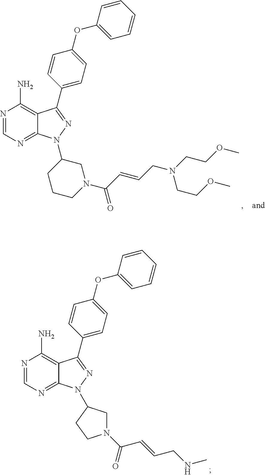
N1=CN=C2C(=C1N)C(C1=CC=C(OC3=CC=CC=C3)C=C1)=NN2C1CCCN(C(C=CCN(CCOC)CCOC)=O)C1.N1=CN=C2C(=C1N)C(C1=CC=C(OC3=CC=CC=C3)C=C1)=NN2C1CN(C(C=CCNC)=O)CC1
